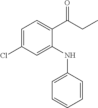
C1=C(Cl)C=C(NC2=CC=CC=C2)C(C(CC)=O)=C1
